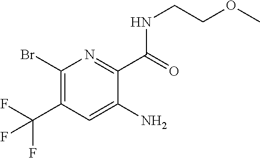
C1(Br)=C(C(F)(F)F)C=C(N)C(C(=O)NCCOC)=N1
